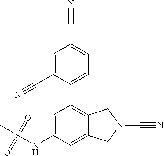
C1=C(NS(C)(=O)=O)C=C2C(=C1C1=CC=C(C#N)C=C1C#N)CN(C#N)C2
